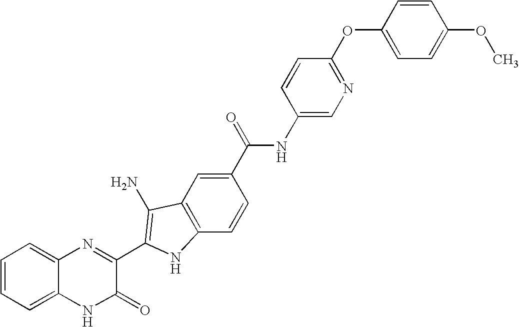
C1=C2C(=CC=C1)N=C(C1=C(N)C3=C(C=CC(C(=O)NC4=CN=C(OC5=CC=C(OC)C=C5)C=C4)=C3)N1)C(=O)N2
